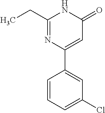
C1(CC)=NC(C2=CC(Cl)=CC=C2)=CC(=O)N1
